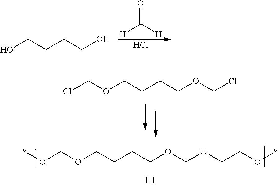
O=C([H])[H].Cl.OCCCCO.ClCOCCCCOCCl.*OCOCCCCOCOCCO*
